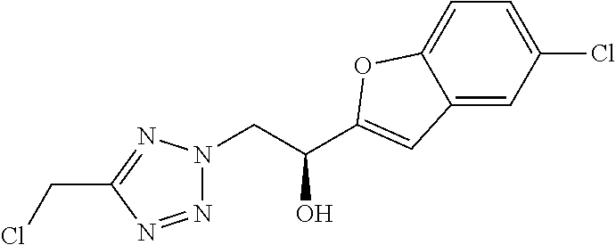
C12=CC(Cl)=CC=C1OC(C(CN1N=NC(CCl)=N1)O)=C2
